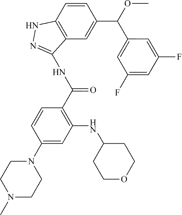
C1=C(F)C=C(F)C=C1C(C1=CC2=C(C=C1)NN=C2NC(=O)C1=C(NC2CCOCC2)C=C(N2CCN(C)CC2)C=C1)OC
